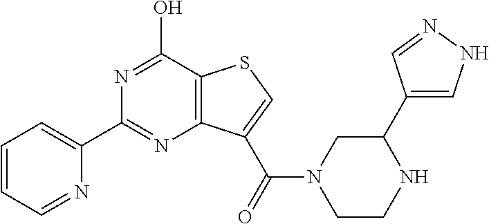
C12=C(C(O)=NC(C3=CC=CC=N3)=N1)SC=C2C(=O)N1CCNC(C2=CNN=C2)C1
